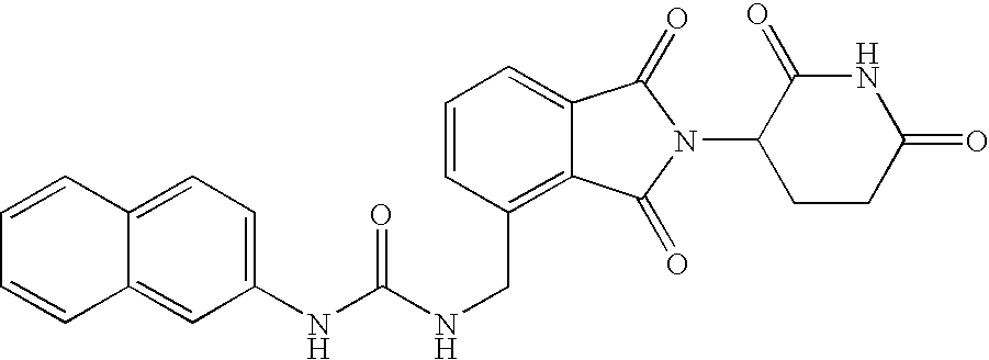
C(C1=C2C(=CC=C1)C(=O)N(C1CCC(=O)NC1=O)C2=O)NC(NC1=CC=C2C(=C1)C=CC=C2)=O
